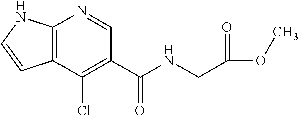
C12=C(C(Cl)=C(C(=O)NCC(=O)OC)C=N1)C=CN2
